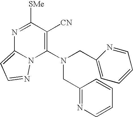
N1=C([SMe])C([CN])=C(N(CC2=CC=CC=N2)CC2=NC=CC=C2)N2C1=CC=N2
